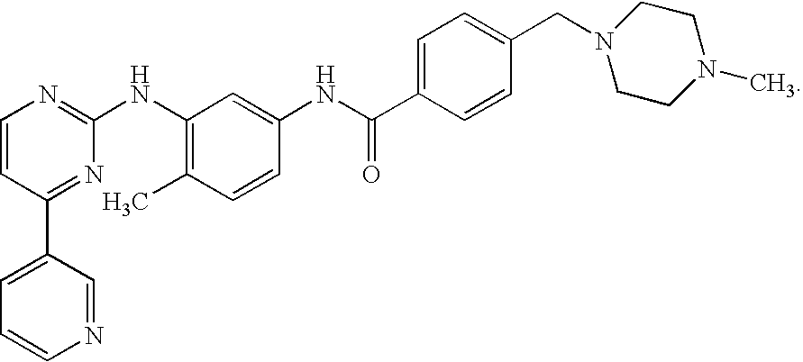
C1=CC(C2=CC=CN=C2)=NC(NC2=C(C)C=CC(NC(C3=CC=C(CN4CCN(C)CC4)C=C3)=O)=C2)=N1
